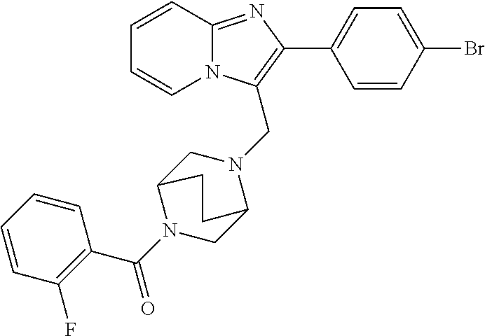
C1=CC2=NC(C3=CC=C(Br)C=C3)=C(CN3CC4N(C(C5=C(F)C=CC=C5)=O)CC3CC4)N2C=C1
